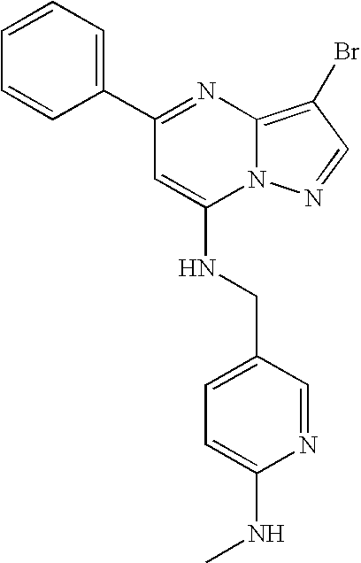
C1=CC=C(C2=NC3=C(Br)C=NN3C(NCC3=CC=C(NC)N=C3)=C2)C=C1
